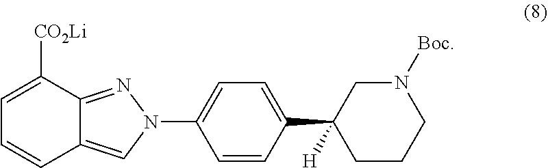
C1(N2N=C3C(=C2)C=CC=C3[CO2Li])=CC=C(C2([H])CCCN([Boc])C2)C=C1
